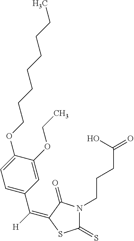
C([H])(C1=CC=C(OCCCCCCCC)C(OCC)=C1)=C1C(=O)N(CCCC(=O)O)C(=S)S1
